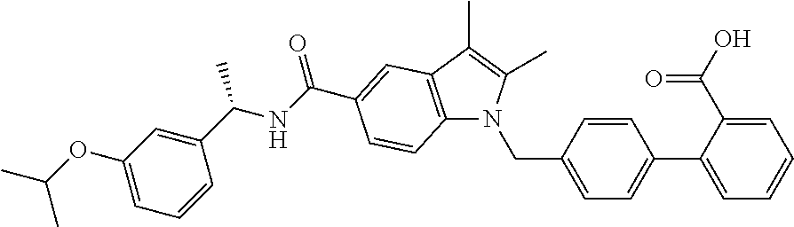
C1(C(NC(C2=CC3=C(N(CC4=CC=C(C5=CC=CC=C5C(O)=O)C=C4)C(C)=C3C)C=C2)=O)C)=CC(OC(C)C)=CC=C1
